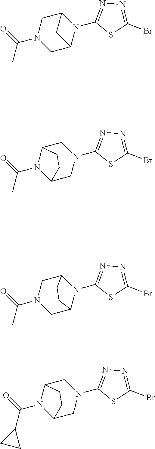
C1C2N(C3=NN=C(Br)S3)C(CN1C(C)=O)C2.C12CN(C3=NN=C(Br)S3)CC(N1C(C)=O)CC2.C1C2N(C3=NN=C(Br)S3)C(CN1C(C)=O)CC2.C12CN(C3=NN=C(Br)S3)CC(N1C(C1CC1)=O)CC2
